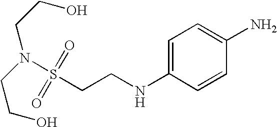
S(CCNC1=CC=C(N)C=C1)(=O)(=O)N(CCO)CCO
